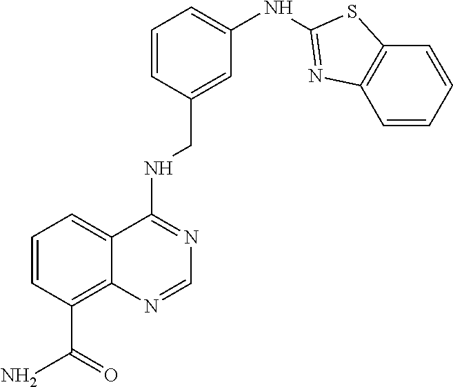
C1=CC(C(N)=O)=C2C(=C1)C(NCC1=CC(NC3=NC4=C(C=CC=C4)S3)=CC=C1)=NC=N2
